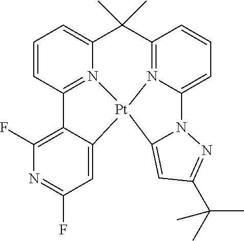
C1=CC2=N3C(=C1)C(C)(C)C1=N4C(=CC=C1)N1C(=CC(C(C)(C)C)=N1)[Pt]34C1=CC(F)=NC(F)=C21
